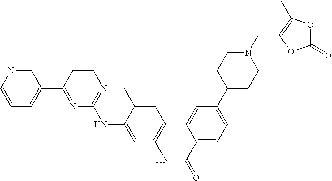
C1=CN=CC(C2=NC(NC3=CC(NC(=O)C4=CC=C(C5CCN(CC6=C(C)OC(=O)O6)CC5)C=C4)=CC=C3C)=NC=C2)=C1
